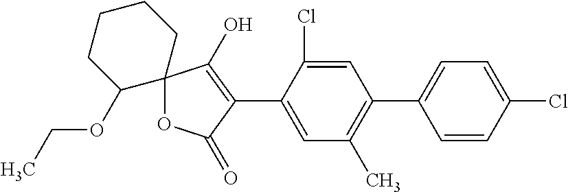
C12(OC(=O)C(C3=CC(C)=C(C4=CC=C(Cl)C=C4)C=C3Cl)=C1O)CCCCC2OCC
